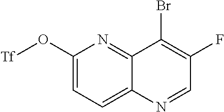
C1(O[Tf])=CC=C2C(=N1)C(Br)=C(F)C=N2
